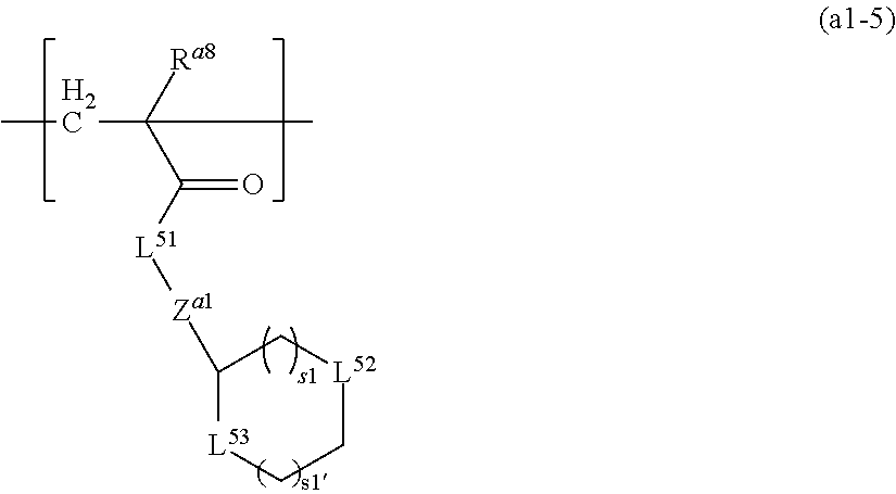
[L53]1CC[L52]CC1[Za1][L51]C(C([Ra8])(CC)C)=O
